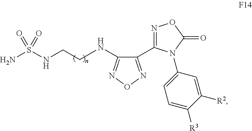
C1(C2=NOC(=O)N2C2=CC=C([R3])C([R2])=C2)=NON=C1NCCNS(N)(=O)=O
